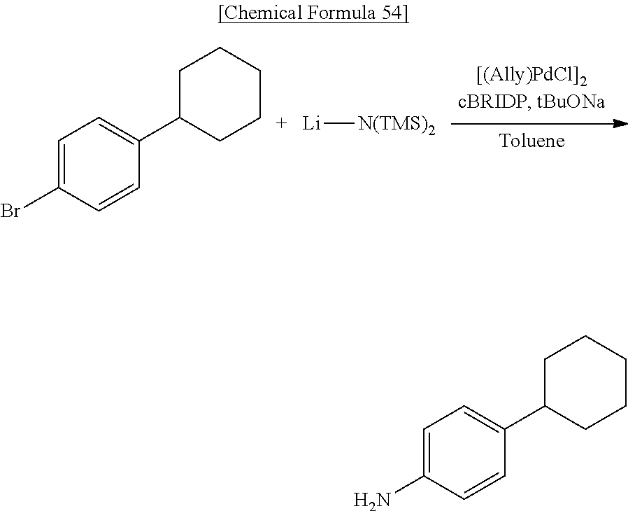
C1=C(Br)C=CC(C2CCCCC2)=C1.[Li][N(TMS)2].C1=C(N)C=CC(C2CCCCC2)=C1
